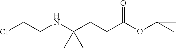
CC(OC(CCC(NCCCl)(C)C)=O)(C)C
